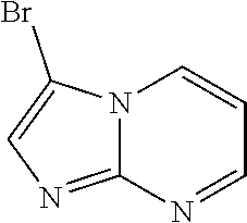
BrC1=CN=C2N1C=CC=N2
